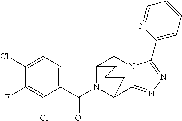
C1(Cl)=CC=C(C(N2C3C4=NN=C(C5=CC=CC=N5)N4CC2CCC3)=O)C(Cl)=C1F
